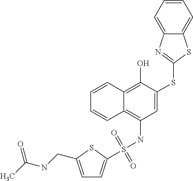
C1=CC2=C(O)C(SC3=NC4=CC=CC=C4S3)=CC(NS(=O)(=O)C3=CC=C(CNC(C)=O)S3)=C2C=C1
